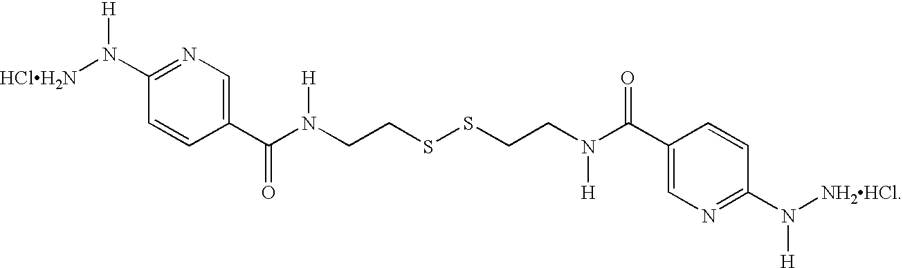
N1=C(N([HClH2N])[H])C=CC(C(N(CCSSCCN(C(C2=CN=C(N([NH2HCl])[H])C=C2)=O)[H])[H])=O)=C1
